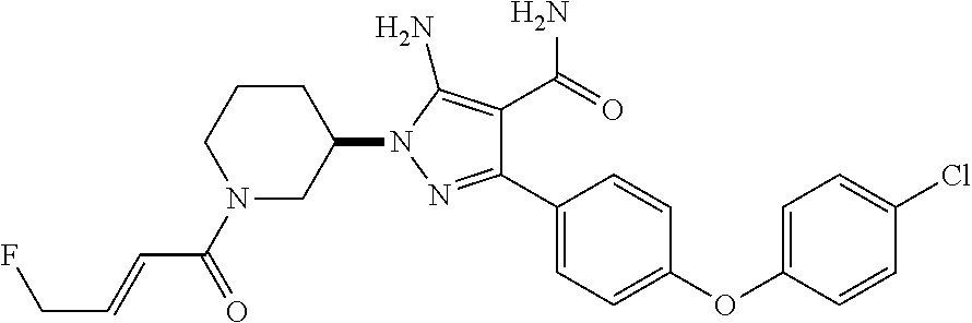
C1(OC2=CC=C(Cl)C=C2)=CC=C(C2=NN(C3CCCN(C(=O)C=CCF)C3)C(N)=C2C(=O)N)C=C1
